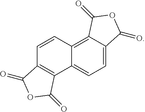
C12=C3C(=CC=C1C1=C(C=C2)C(=O)OC1=O)C(=O)OC3=O
